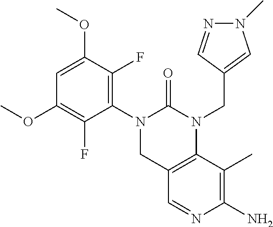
C1=C(OC)C(F)=C(N2CC3=C(N(CC4=CN(C)N=C4)C2=O)C(C)=C(N)N=C3)C(F)=C1OC
